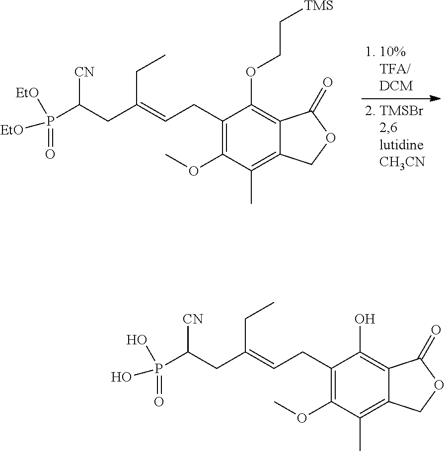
C1(CC=C(CC(P([EtO])([EtO])=O)[CN])CC)=C(OC)C(C)=C2C(=C1OCC[TMS])C(=O)OC2.C1(CC=C(CC(P(O)(O)=O)[CN])CC)=C(OC)C(C)=C2C(=C1O)C(=O)OC2
